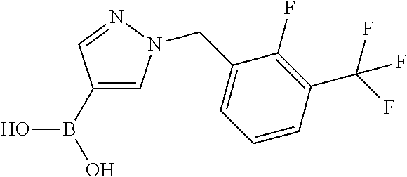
OB(C1=CN(CC2=CC=CC(C(F)(F)F)=C2F)N=C1)O
